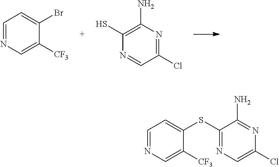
C1=NC=C([CF3])C(SC2=NC=C(Cl)N=C2N)=C1.C1=NC=C([CF3])C(Br)=C1.SC1=C(N)N=C(Cl)C=N1
